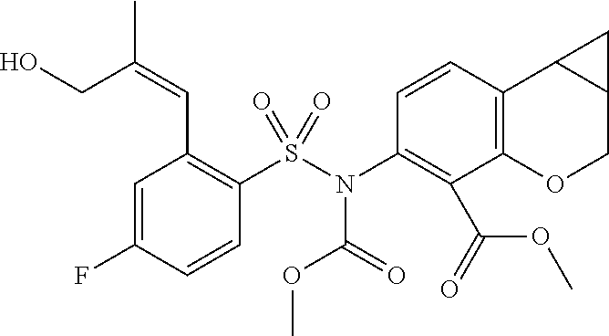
C1=C(F)C=CC(S(N(C2=C(C(OC)=O)C3=C(C=C2)C2C(CO3)C2)C(=O)OC)(=O)=O)=C1C=C(C)CO
